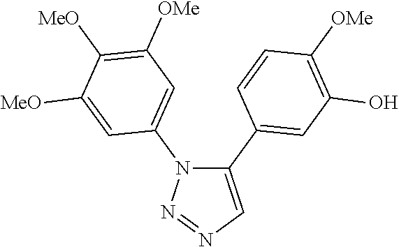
C1(C2=CC(O)=C([OMe])C=C2)=CN=NN1C1=CC([OMe])=C([MeO])C([MeO])=C1
